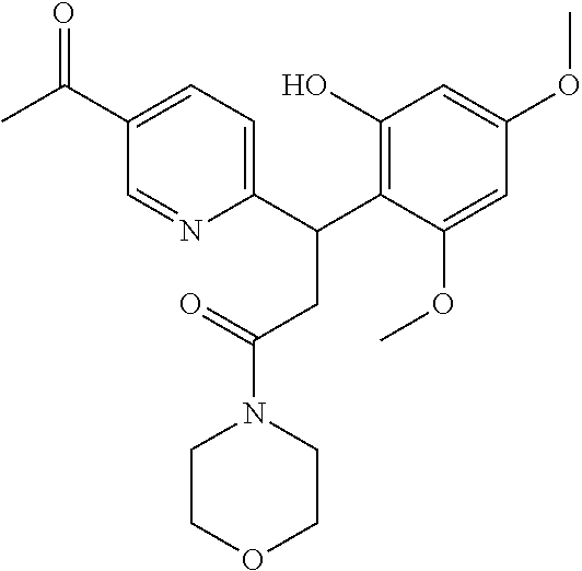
C1(C(C2=C(O)C=C(OC)C=C2OC)CC(N2CCOCC2)=O)=CC=C(C(=O)C)C=N1
